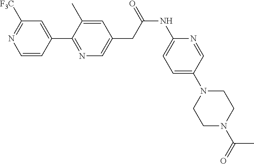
C1=CC(C2=NC=C(CC(NC3=CC=C(N4CCN(C(=O)C)CC4)C=N3)=O)C=C2C)=CC([F3C])=N1
